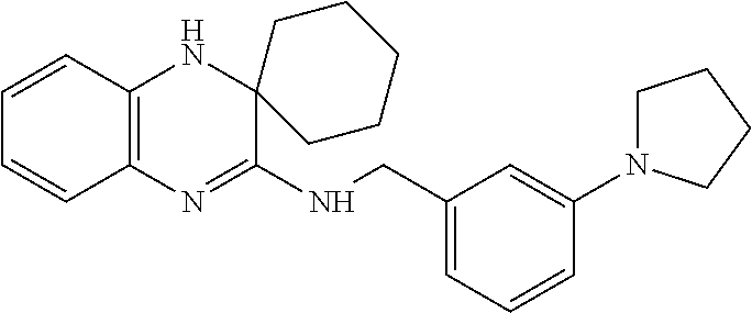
C1=CC2=C(C=C1)N=C(NCC1=CC=CC(N3CCCC3)=C1)C1(N2)CCCCC1
